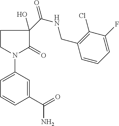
C1CN(C2=CC=CC(C(=O)N)=C2)C(=O)C1(C(=O)NCC1=C(Cl)C(F)=CC=C1)O
